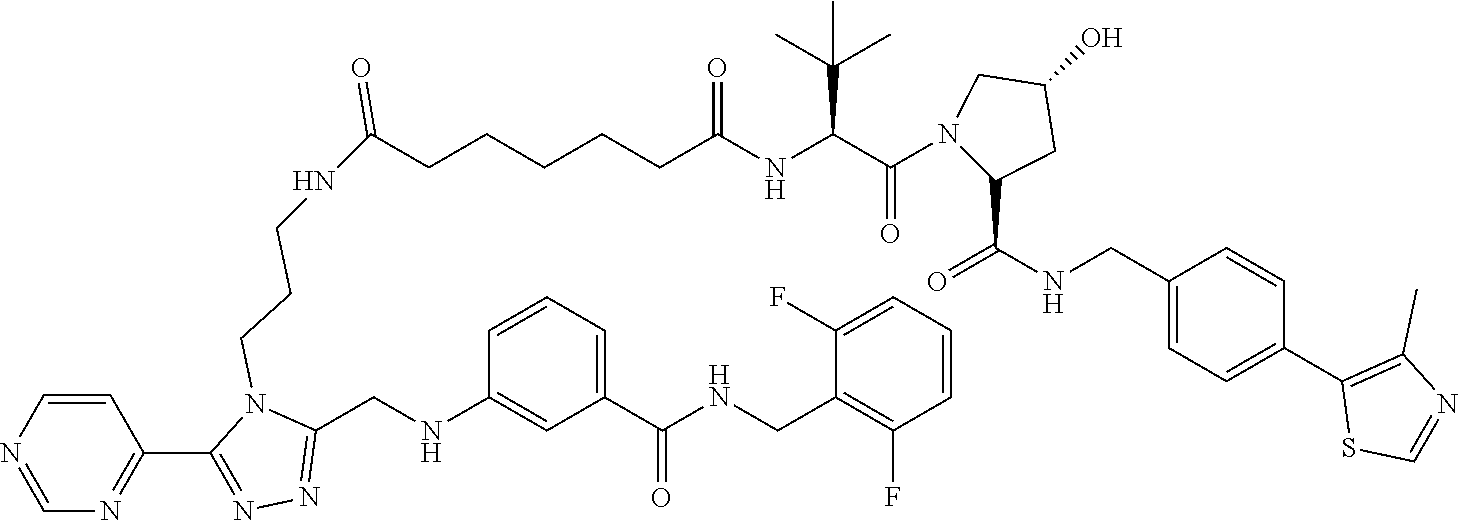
C1=CN=CN=C1C1=NN=C(CNC2=CC(C(NCC3=C(F)C=CC=C3F)=O)=CC=C2)N1CCCNC(CCCCCC(NC(C(N1C(C(=O)NCC2=CC=C(C3=C(C)N=CS3)C=C2)CC(O)C1)=O)C(C)(C)C)=O)=O
